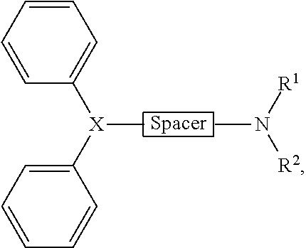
C1=CC=CC([X](C2=CC=CC=C2)C)=C1.[R1]N([R2])C
